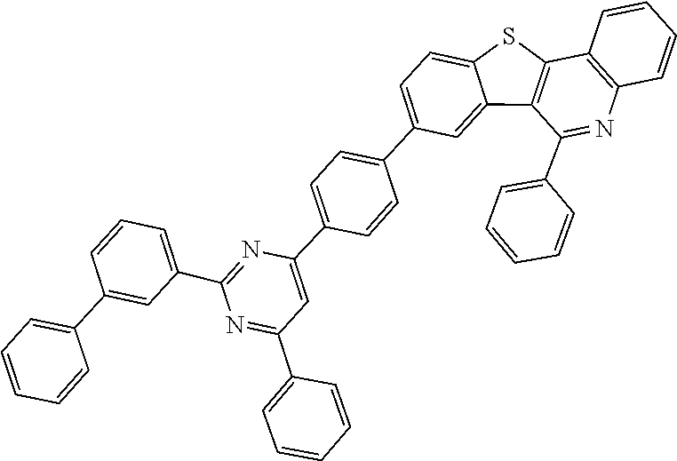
C1=CC=C(C2=NC(C3=CC=C(C4=CC=C5SC6=C(C5=C4)C(C4=CC=CC=C4)=NC4=C6C=CC=C4)C=C3)=CC(C3=CC=CC=C3)=N2)C=C1C1=CC=CC=C1
